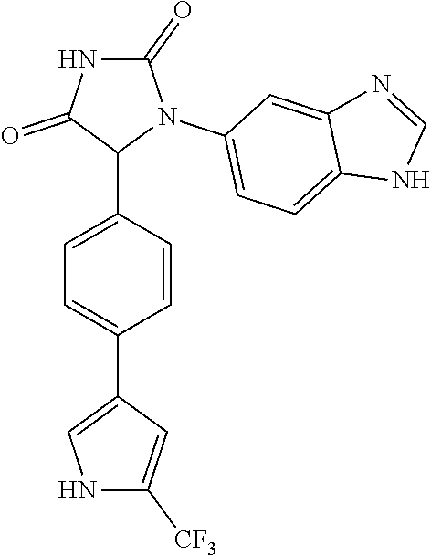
C1=C(C2N(C3=CC=C4C(=C3)N=CN4)C(=O)NC2=O)C=CC(C2=CNC([CF3])=C2)=C1
